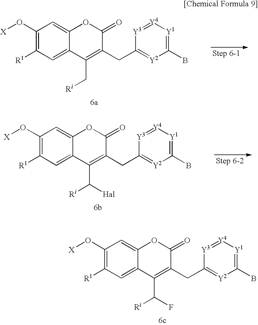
[X]OC1=C([R1])C=C2C(=C1)OC(=O)C(CC1=[Y2]C(B)=[Y1][Y4]=[Y3]1)=C2C[Ri].[X]OC1=C([R1])C=C2C(=C1)OC(=O)C(CC1=[Y2]C(B)=[Y1][Y4]=[Y3]1)=C2C([Ri])[Hal].[X]OC1=C([R1])C=C2C(=C1)OC(=O)C(CC1=[Y2]C(B)=[Y1][Y4]=[Y3]1)=C2C([Ri])F
